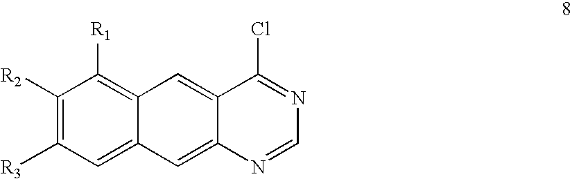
C1([R2])=C([R3])C=C2C(=C1[R1])C=C1C(=C2)N=CN=C1Cl
